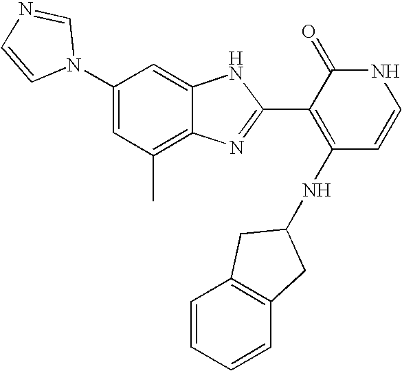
C1(C)=C2C(=CC(N3C=NC=C3)=C1)NC(C1=C(NC3CC4=C(C=CC=C4)C3)C=CNC1=O)=N2
